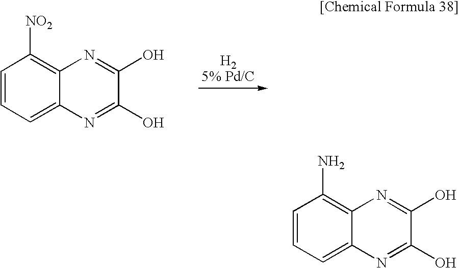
[H25% Pd/C].C1=CC=C2C(=C1[NO2])N=C(O)C(O)=N2.C1=CC=C2C(=C1N)N=C(O)C(O)=N2
